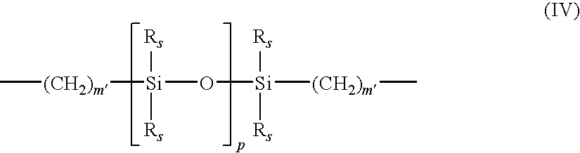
C[(CH2)m][Si]([Rs])([Rs])O[Si]([(CH2)m]C)([Rs])[Rs]
